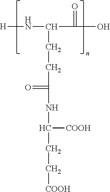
[H]NC(CCC(NC([COOH])CC[COOH])=O)C(O)=O
